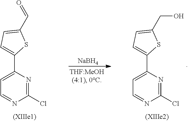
O=CC1=CC=C(C2=CC=NC(Cl)=N2)S1.[NaBH4].C(C1=CC=C(C2=CC=NC(Cl)=N2)S1)O
